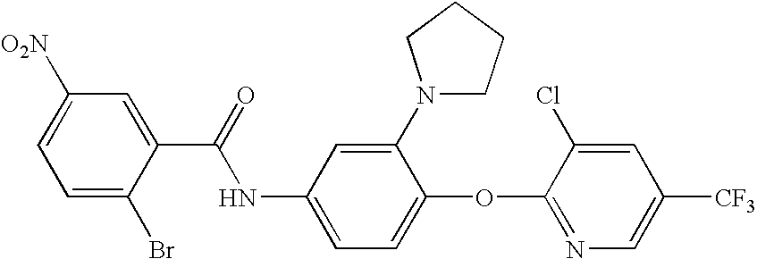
C1=C(Br)C(C(=O)NC2=CC=C(OC3=NC=C([CF3])C=C3Cl)C(N3CCCC3)=C2)=CC([O2N])=C1
